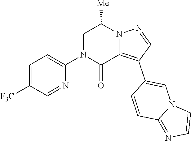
C1=CC(C2=C3C(=O)N(C4=CC=C([F3C])C=N4)CC([Me])N3N=C2)=CN2C1=NC=C2
